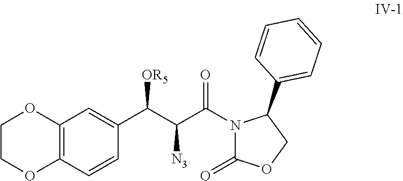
C1COC2=C(O1)C=C(C(C([N3])C(N1C(=O)OCC1C1=CC=CC=C1)=O)[OR5])C=C2
